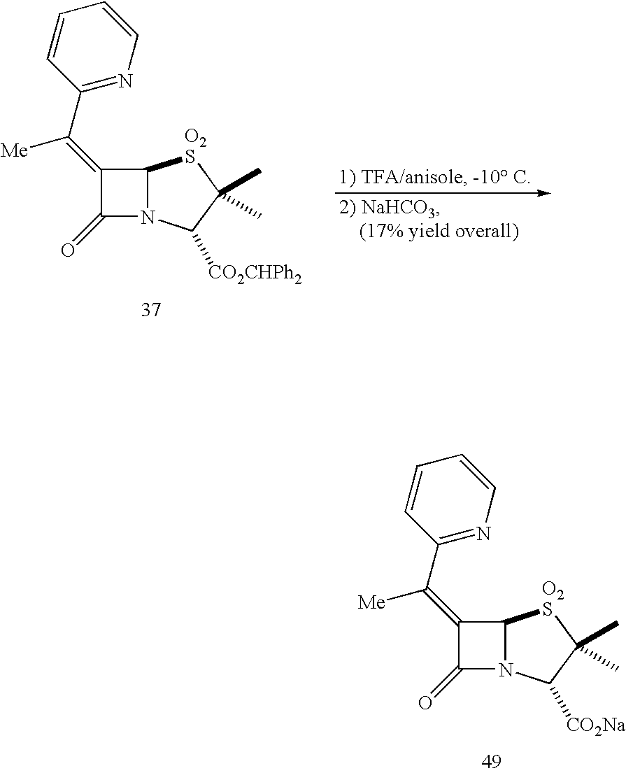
C1(=C(C2=NC=CC=C2)[Me])C(=O)N2C1[O2S]C(C)(C)C2[CO2CHPh2].C1(=C(C2=NC=CC=C2)[Me])C(=O)N2C1[O2S]C(C)(C)C2[CO2Na]
